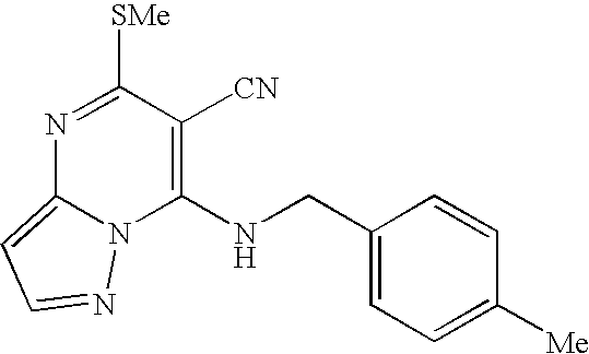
N1=C([SMe])C([CN])=C(NCC2=CC=C([Me])C=C2)N2C1=CC=N2
